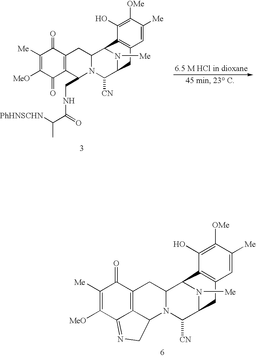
C1([Me])=C([MeO])C(=O)C2=C(C1=O)CC1N(C2CNC(C(C)[PhHNSCHN])=O)C([CN])C2N([Me])C1C1=C(C=C([Me])C([OMe])=C1O)C2.C1([Me])=C([MeO])C2=NCC3C2=C(C1=O)CC1N3C([CN])C2N([Me])C1C1=C(C=C([Me])C([OMe])=C1O)C2
